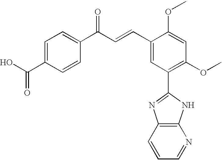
C1=C(C(O)=O)C=CC(C(C=CC2=CC(C3=NC4=C(N3)N=CC=C4)=C(OC)C=C2OC)=O)=C1
